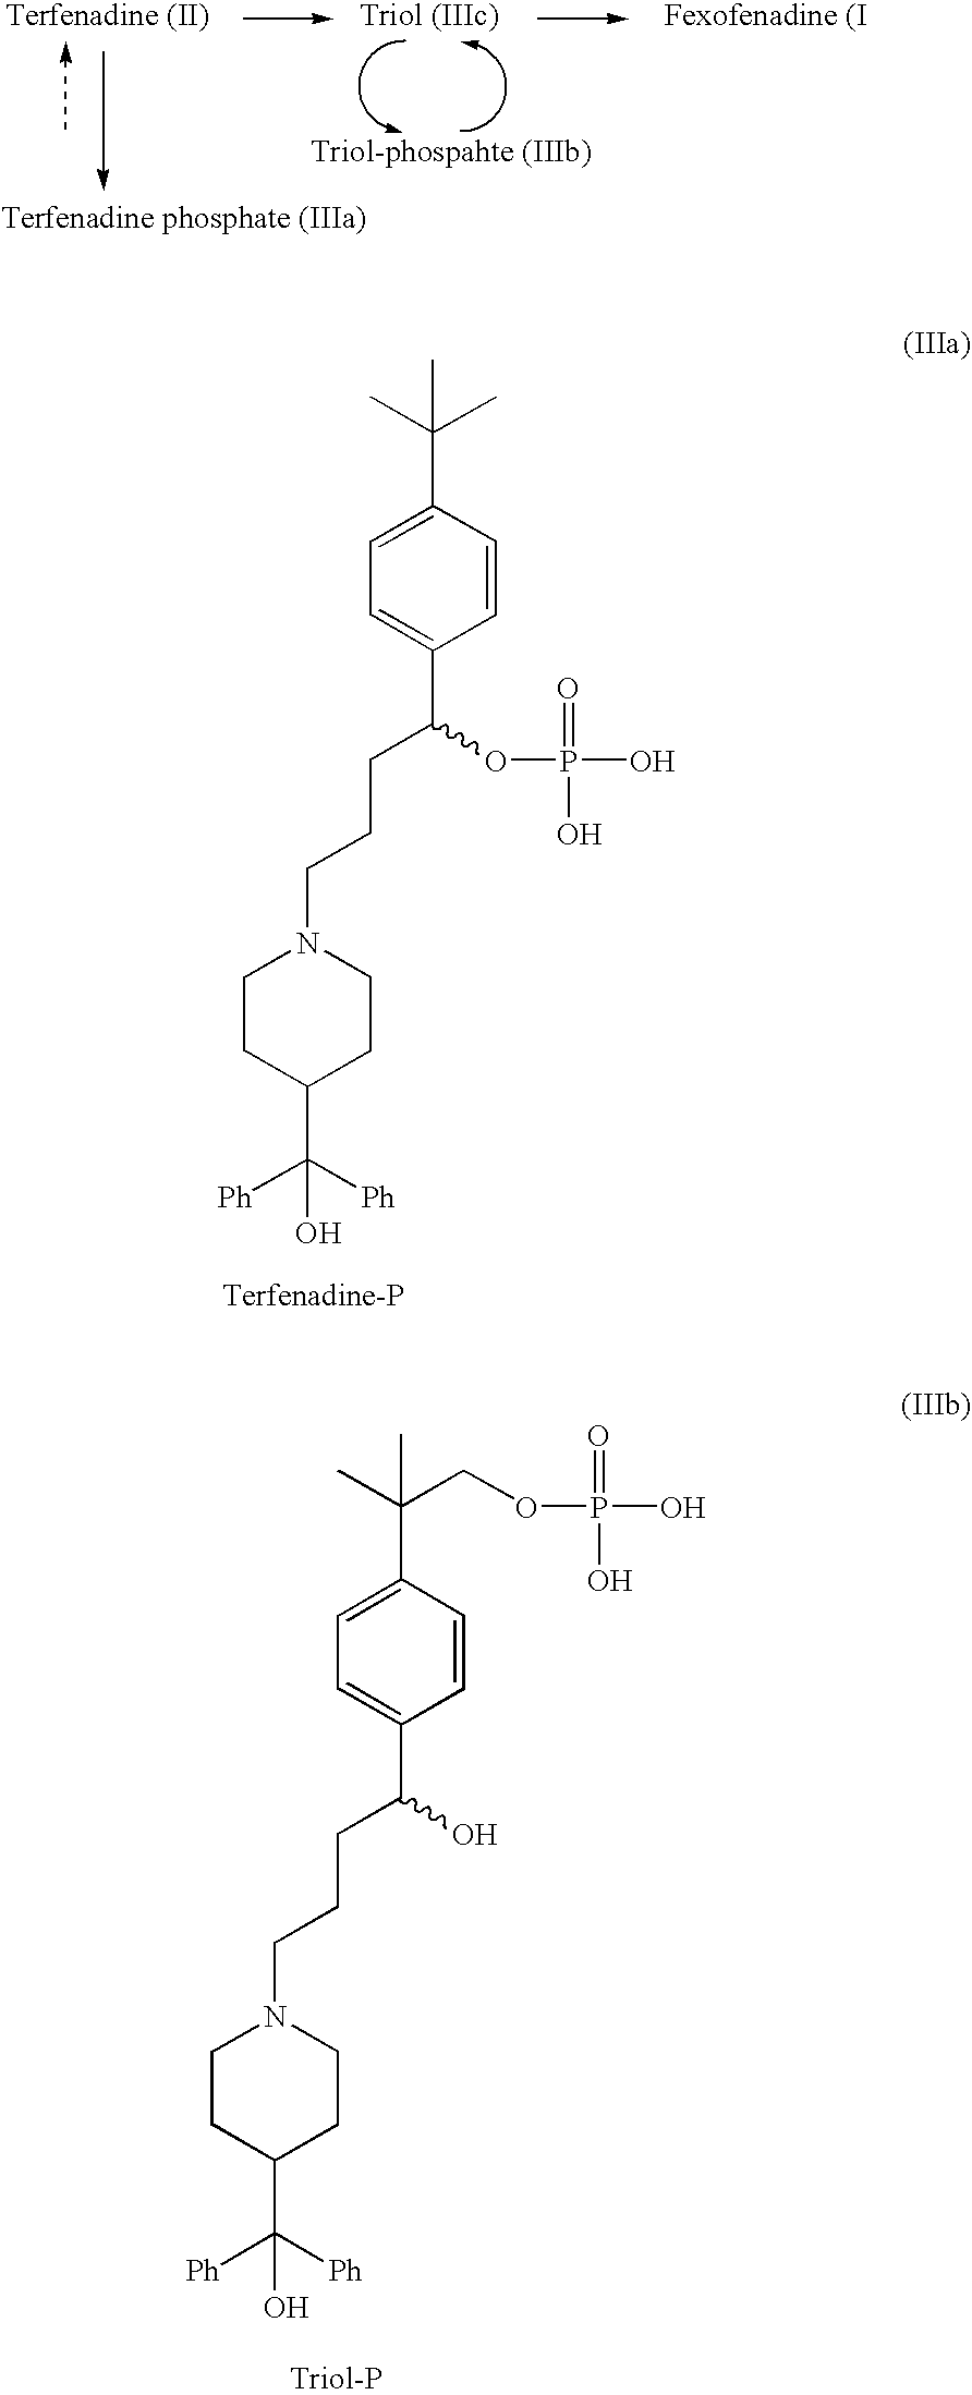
C(C1=CC=C(C(CCCN2CCC(C([Ph])([Ph])O)CC2)OP(O)(=O)O)C=C1)(C)(C)C.C(C1=CC=C(C(CCCN2CCC(C([Ph])([Ph])O)CC2)O)C=C1)(C)(COP(O)(=O)O)C
